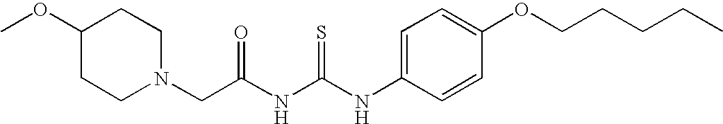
N(C(NC(CN1CCC(OC)CC1)=O)=S)C1=CC=C(OCCCCC)C=C1
